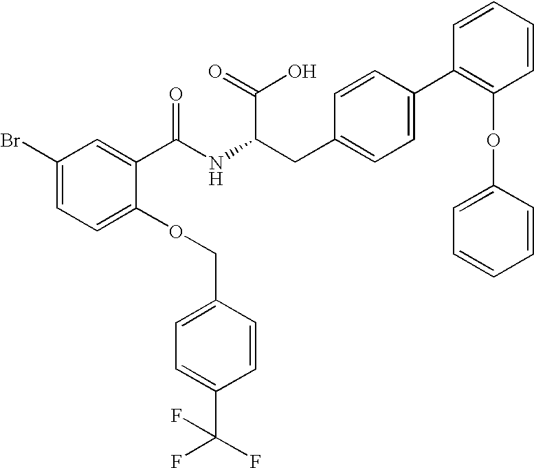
C1(Br)=CC=C(OCC2=CC=C(C(F)(F)F)C=C2)C(C(NC(CC2=CC=C(C3=C(OC4=CC=CC=C4)C=CC=C3)C=C2)C(=O)O)=O)=C1
